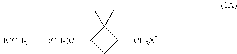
[(CH3)C](=C1CC([CH2X3])C1(C)C)[HOCH2]
